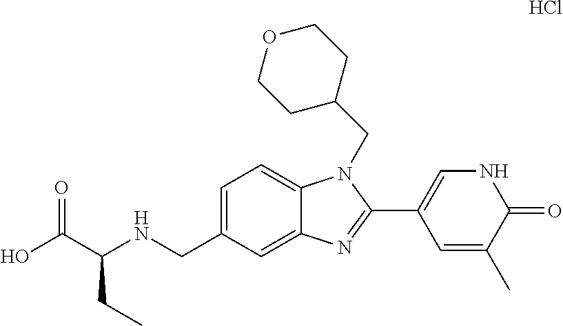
C1=C(CNC(C(O)=O)CC)C=C2C(=C1)N(CC1CCOCC1)C(C1=CNC(=O)C(C)=C1)=N2.Cl
